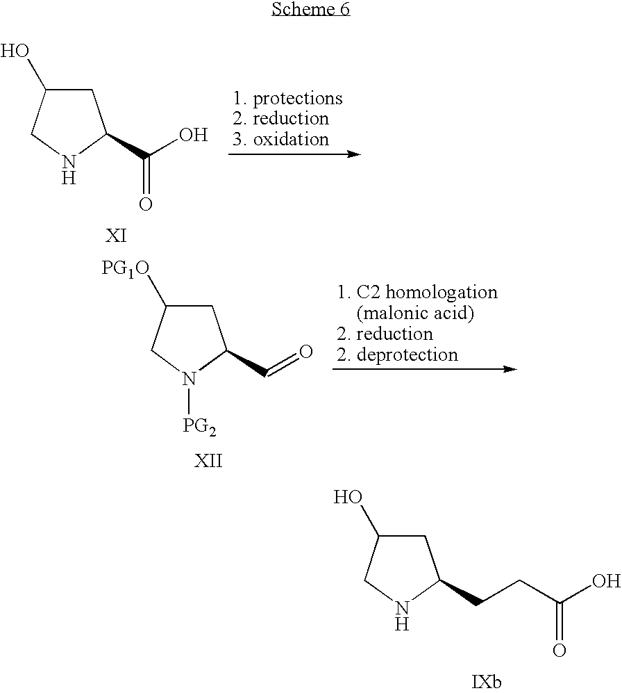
C1C(O)CNC1C(O)=O.C1C([PG1O])CN([PG2])C1C=O.C1C(O)CNC1CCC(O)=O
